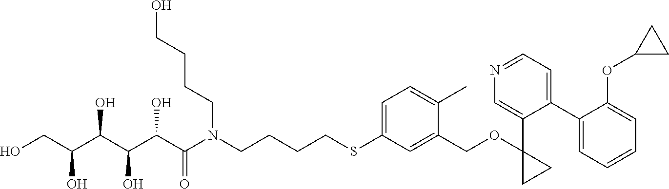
S(C1=CC=C(C)C(COC2(C3=CN=CC=C3C3=CC=CC=C3OC3CC3)CC2)=C1)CCCCN(C(C(C(C(C(CO)O)O)O)O)=O)CCCCO
